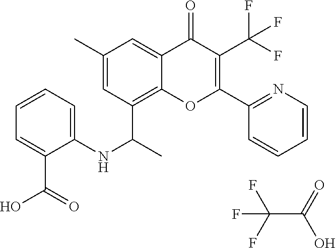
FC(F)(F)C(=O)O.C12=C(C(C)NC3=CC=CC=C3C(O)=O)C=C(C)C=C1C(=O)C(C(F)(F)F)=C(C1=NC=CC=C1)O2
